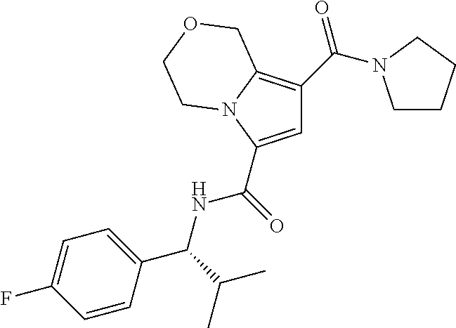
C1=C(C(=O)NC(C(C)C)C2=CC=C(F)C=C2)N2C(=C1C(=O)N1CCCC1)COCC2
